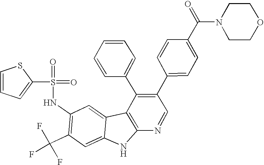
N(C1=C(C(F)(F)F)C=C2C(=C1)C1=C(N2)N=CC(C2=CC=C(C(N3CCOCC3)=O)C=C2)=C1C1=CC=CC=C1)S(=O)(=O)C1=CC=CS1
